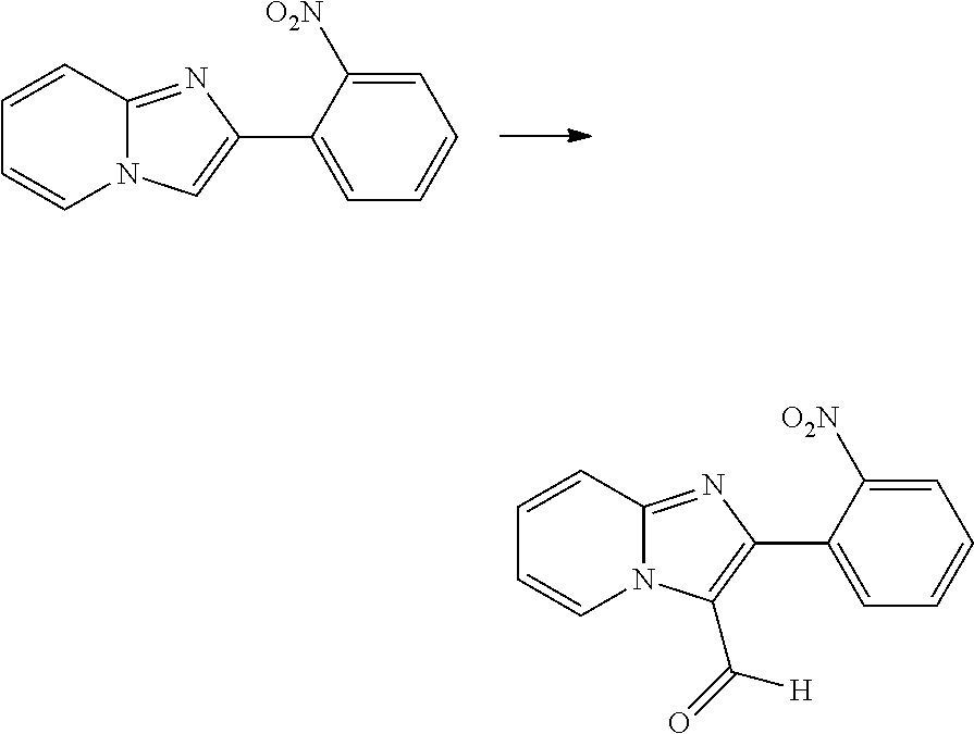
C12=NC(C3=CC=CC=C3[O2N])=CN1C=CC=C2.C12=NC(C3=CC=CC=C3[O2N])=C(C([H])=O)N1C=CC=C2
